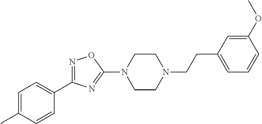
N1=C(C2=CC=C(C)C=C2)N=C(N2CCN(CCC3=CC=CC(OC)=C3)CC2)O1
